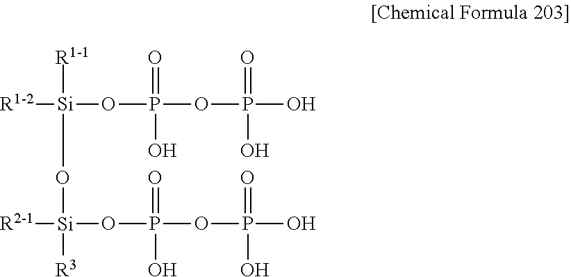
[R1-1][Si](O[Si]([R3])(OP(OP(O)(=O)O)(=O)O)[R2-1])(OP(OP(O)(=O)O)(=O)O)[R1-2]
